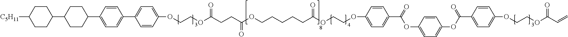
C1CC(C2CCC(C3=CC=C(C4=CC=C(OCCOC(CCC(OCCCCCC(OCCOC5=CC=C(C(OC6=CC=C(OC(=O)C7=CC=C(OCCOC(C=C)=O)C=C7)C=C6)=O)C=C5)=O)=O)=O)C=C4)C=C3)CC2)CCC1[C5H11]
